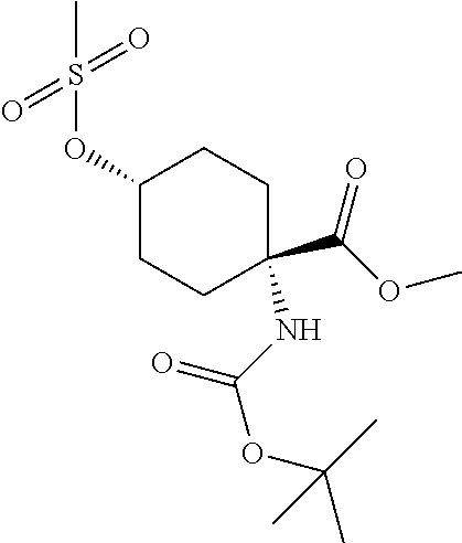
C(OC)(=O)C1(NC(OC(C)(C)C)=O)CCC(OS(C)(=O)=O)CC1
